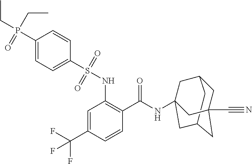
C1C2CC3(NC(C4=C(NS(C5=CC=C(P(=O)(CC)CC)C=C5)(=O)=O)C=C(C(F)(F)F)C=C4)=O)CC(CC1(C#N)C3)C2
